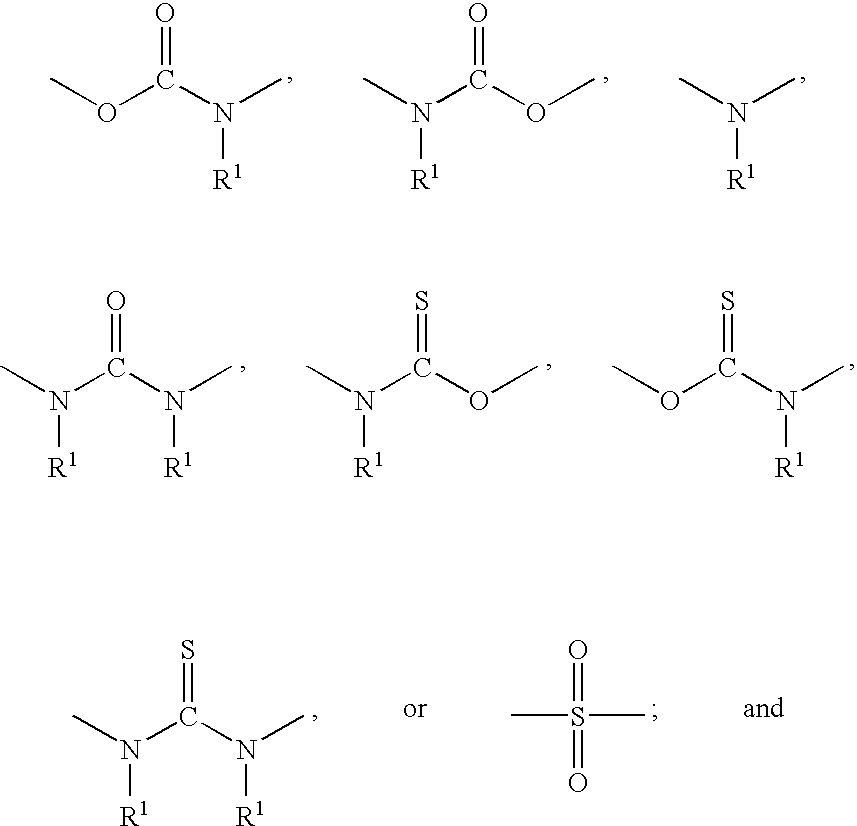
CN(C)[R1].COC(N(C)[R1])=O.COC(N(C)[R1])=O.CN(C(N(C)[R1])=O)[R1].COC(N(C)[R1])=S.COC(N(C)[R1])=S.S(=O)(=O)(C)C.CN(C(N(C)[R1])=S)[R1]
